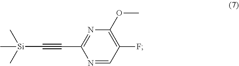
C1(OC)=C(F)C=NC(C#C[Si](C)(C)C)=N1
